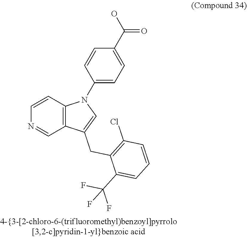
C12=C(C=CN=C1)N(C1=CC=C(C(O)=O)C=C1)C=C2CC1=C(Cl)C=CC=C1C(F)(F)F
